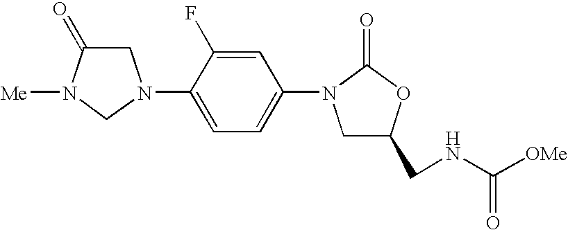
C1C(=O)N([Me])CN1C1=CC=C(N2CC(CNC([OMe])=O)OC2=O)C=C1F
